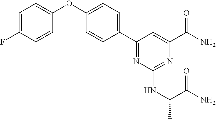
C1=C(F)C=CC(OC2=CC=C(C3=NC(NC(C(N)=O)C)=NC(C(=O)N)=C3)C=C2)=C1
